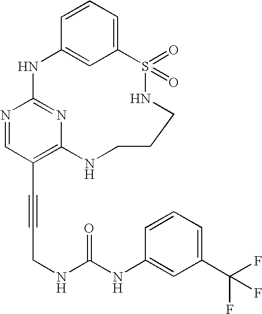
C1=CC=C2C=C1NC1=NC(=C(C#CCNC(NC3=CC(C(F)(F)F)=CC=C3)=O)C=N1)NCCCNS2(=O)=O
